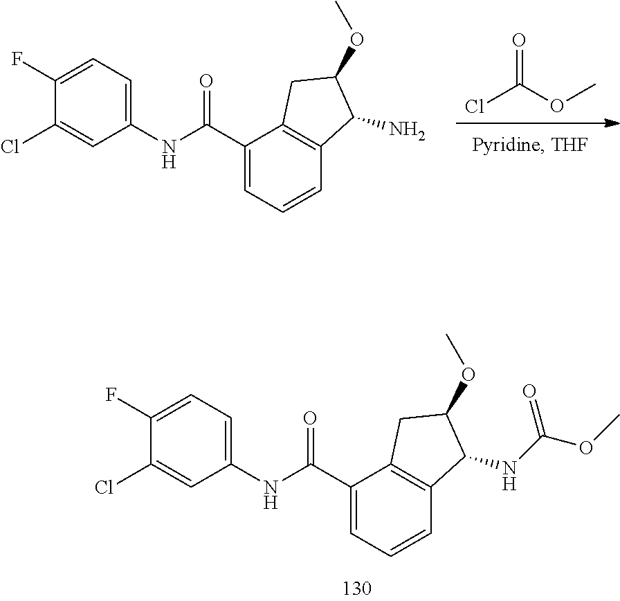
N(C(OC)=O)C1C2=C(C(C(NC3=CC=C(F)C(Cl)=C3)=O)=CC=C2)CC1OC.ClC(OC)=O.C1(Cl)=CC(NC(C2=CC=CC3=C2CC(OC)C3N)=O)=CC=C1F
